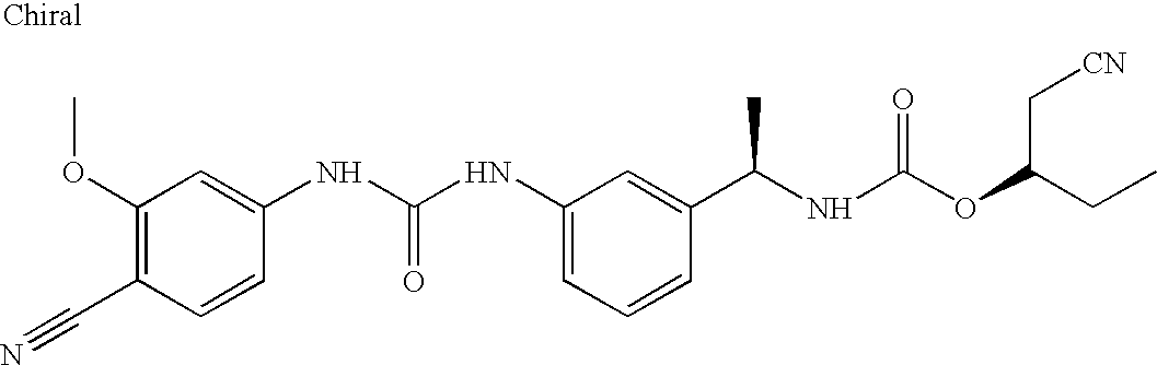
C(C1=C(OC)C=C(NC(NC2=CC=CC(C(NC(OC(C[CN])CC)=O)C)=C2)=O)C=C1)#N
